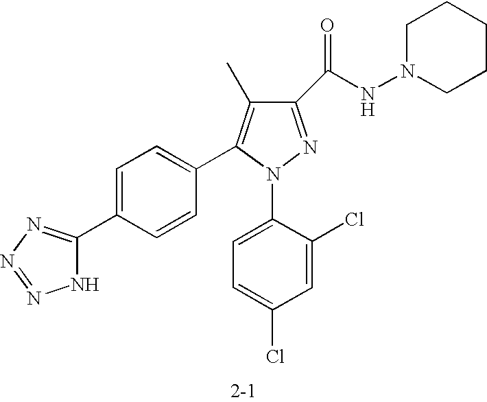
C1(C(NN2CCCCC2)=O)=NN(C2=CC=C(Cl)C=C2Cl)C(C2=CC=C(C3=NN=NN3)C=C2)=C1C
